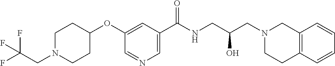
C1(C(NCC(CN2CC3=C(CC2)C=CC=C3)O)=O)=CN=CC(OC2CCN(CC(F)(F)F)CC2)=C1
